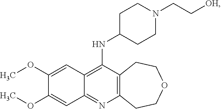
C12=C(N=C3C(=C1NC1CCN(CC[OH])CC1)C=C(OC)C(OC)=C3)CCOCC2
